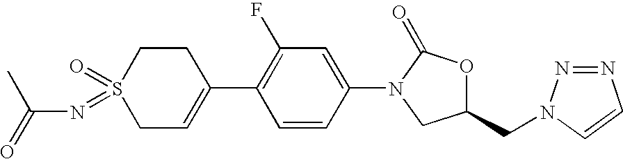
C1C=C(C2=C(F)C=C(N3CC(CN4N=NC=C4)OC3=O)C=C2)CCS1(=O)=NC(=O)C
